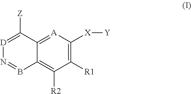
C12=[A]C([X][Y])=C([R1])C([R2])=C1B=N[D]=C2[Z]
